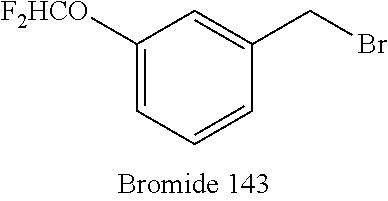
C1([OCHF2])=CC=CC(CBr)=C1
